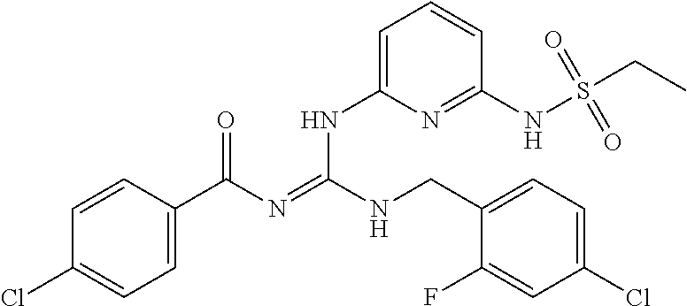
C1=CC(C(N=C(NCC2=CC=C(Cl)C=C2F)NC2=CC=CC(NS(CC)(=O)=O)=N2)=O)=CC=C1Cl
